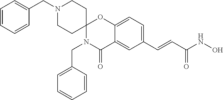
C1=CC=CC(CN2CCC3(CC2)N(CC2=CC=CC=C2)C(=O)C2=CC(C=CC(NO)=O)=CC=C2O3)=C1
